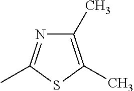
C1(C)=C(C)SC(C)=N1
